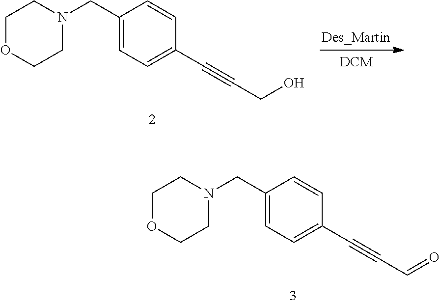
N1(CC2=CC=C(C#CCO)C=C2)CCOCC1.N1(CC2=CC=C(C#CC=O)C=C2)CCOCC1
